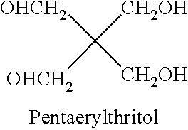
[OHCH2]C([CH2OH])([CH2OH])[OHCH2]
